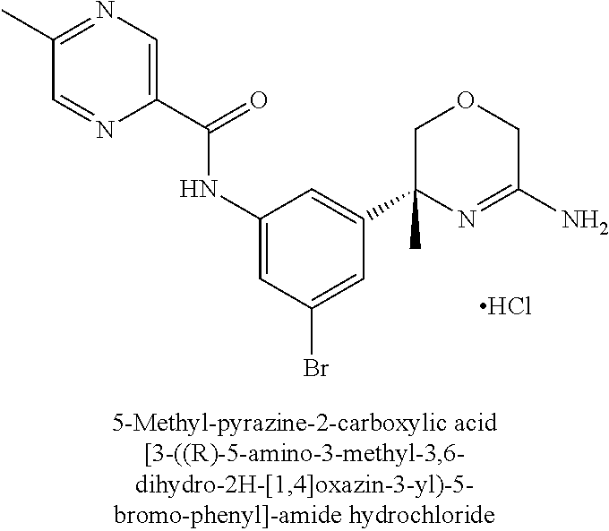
C1=C(C(=O)NC2=CC(Br)=CC(C3(C)N=C(N)COC3)=C2)N=CC(C)=N1.Cl
